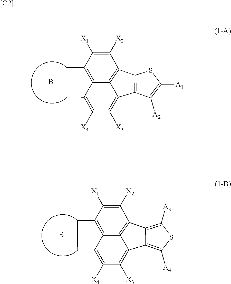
B.C1([X2])=C([X1])C2=C3C(=C([X4])C([X3])=C4C5=C(C1=C34)SC([A1])=C5[A2])CC2.B.C1([X2])=C([X1])C2=C3C(=C([X4])C([X3])=C4C5=C([A4])SC([A3])=C5C1=C34)CC2.[[C2]]
